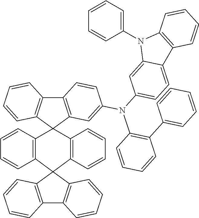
C1=CC2=C(C=C1)C1(C3=C(C24C2=C(C5=C4C=CC=C5)C=CC(N(C4=CC=C5C(=C4)N(C4=CC=CC=C4)C4=C5C=CC=C4)C4=C(C5=CC=CC=C5)C=CC=C4)=C2)C=CC=C3)C2=C(C3=C1C=CC=C3)C=CC=C2
